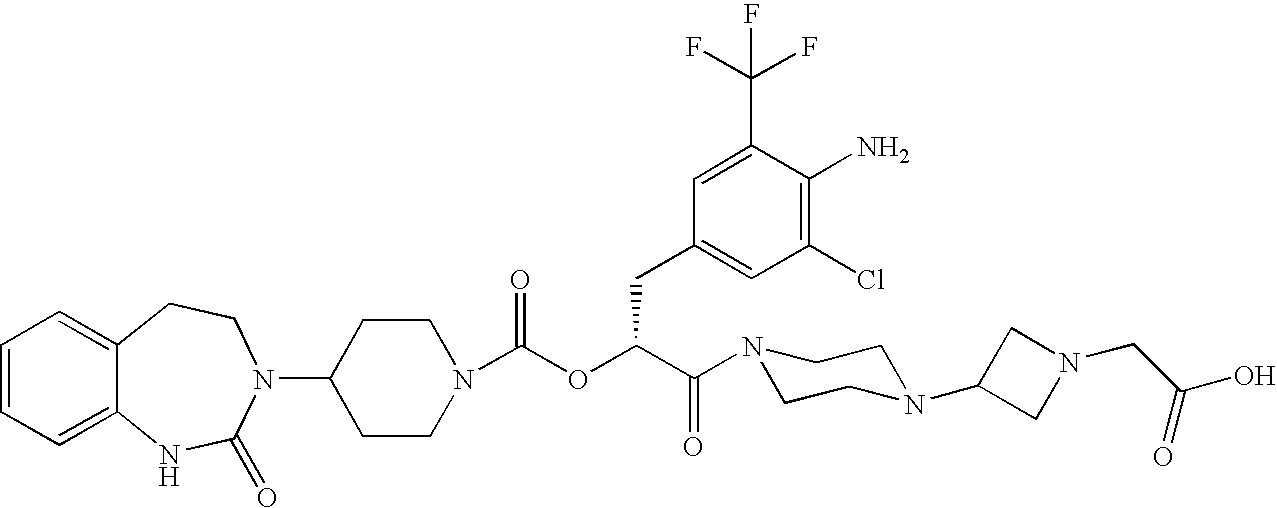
C1(N2C(=O)NC3=CC=CC=C3CC2)CCN(C(OC(C(=O)N2CCN(C3CN(CC(O)=O)C3)CC2)CC2=CC(Cl)=C(N)C(C(F)(F)F)=C2)=O)CC1
